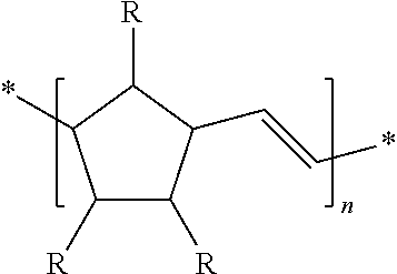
C1([R])C([R])C(C=C*)C([R])C1*
